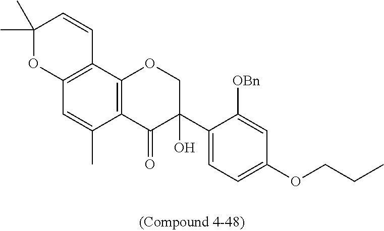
C1(C)(C)OC2=C(C=C1)C1=C(C(C)=C2)C(=O)C(C2=CC=C(OCCC)C=C2[OBn])(O)CO1
